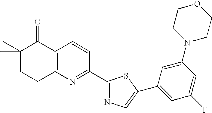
C1(C)(C)CCC2=C(C1=O)C=CC(C1=NC=C(C3=CC(F)=CC(N4CCOCC4)=C3)S1)=N2
